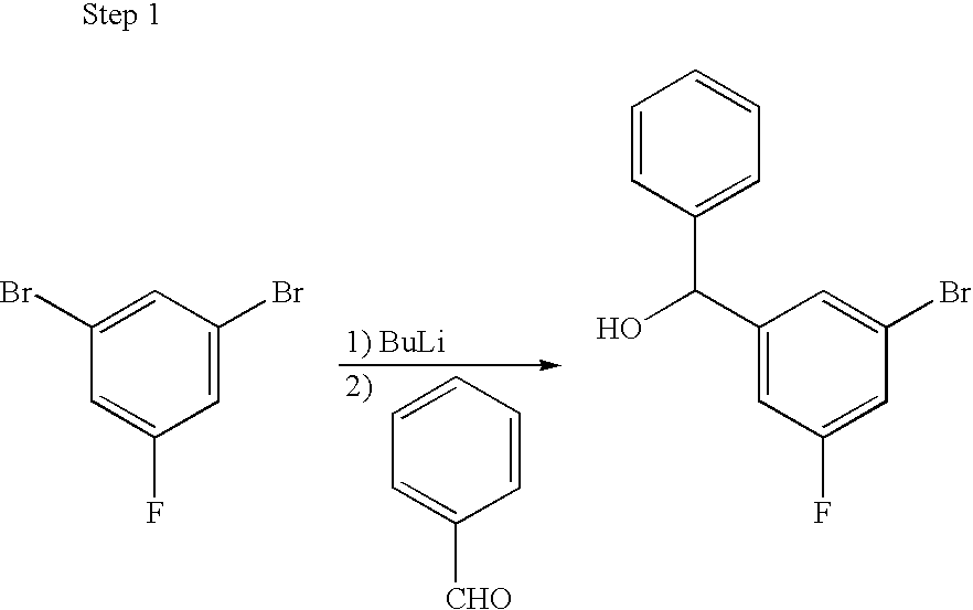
C1=C(Br)C=C(F)C=C1Br.C1=CC=C([CHO])C=C1.C1=C(Br)C=C(F)C=C1C(O)C1=CC=CC=C1
